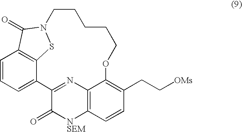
C1=CC=C2C3=C1C(=O)N(S3)CCCCCOC1=C(CC[OMs])C=CC3=C1N=C2C(=O)[NSEM]3
